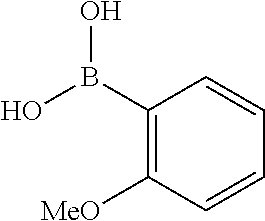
C1(B(O)O)=C([MeO])C=CC=C1
